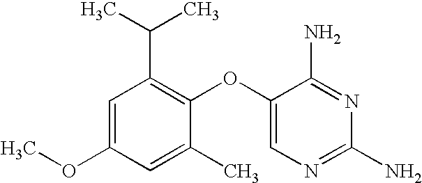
C1=C(OC)C=C(C)C(OC2=CN=C(N)N=C2N)=C1C(C)C
